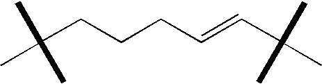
C(CCCC=CC(C)(C)C)(C)(C)C
